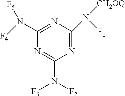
N1=C(N([F2])[F3])N=C(N([CH2OQ])[F1])N=C1N([F5])[F4]
